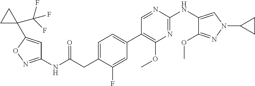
C1(NC(=O)CC2=CC=C(C3=C(OC)N=C(NC4=CN(C5CC5)N=C4OC)N=C3)C=C2F)=NOC(C2(C(F)(F)F)CC2)=C1
